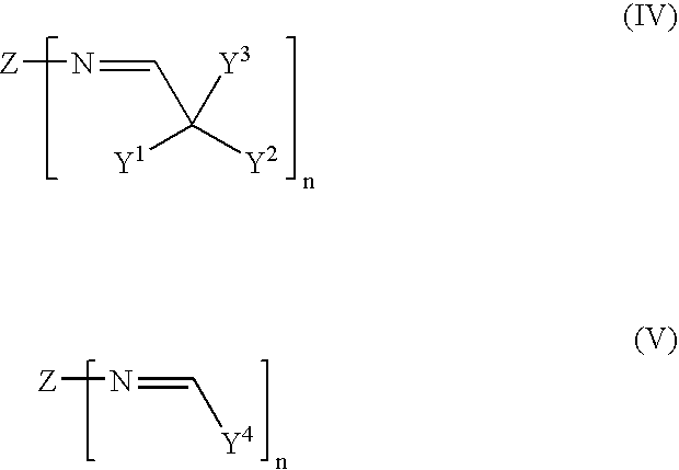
[Z]N=CC([Y3])([Y1])[Y2].[Z]N=C[Y4]
